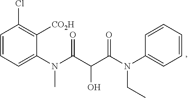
C1=CC=C(N(C(=O)C(C(N(CC)C2=CC=CC=C2)=O)O)C)C([CO2H])=C1Cl
